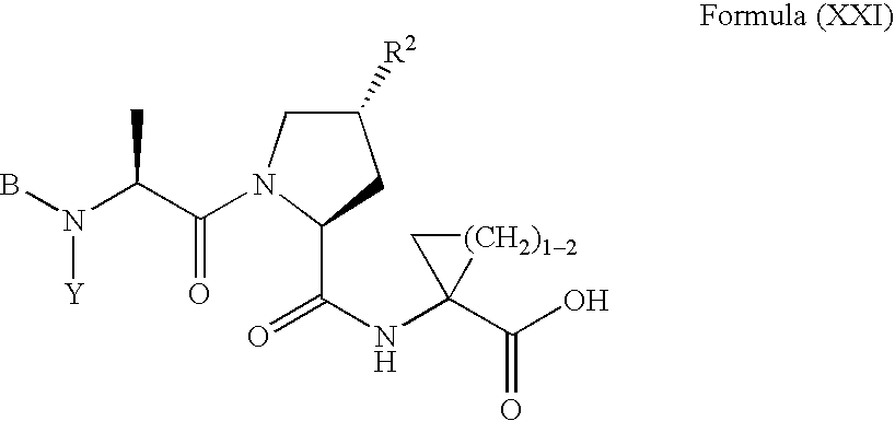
BN(C(C(=O)N1CC([R2])CC1C(=O)NC1(C(O)=O)[(CH2)12]C1)C)[Y]
